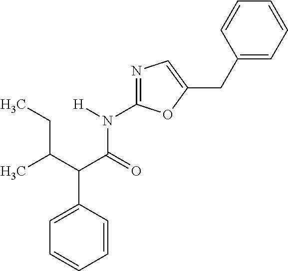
N1=C(N([H])C(=O)C(C(CC)C)C2=CC=CC=C2)OC(CC2=CC=CC=C2)=C1
